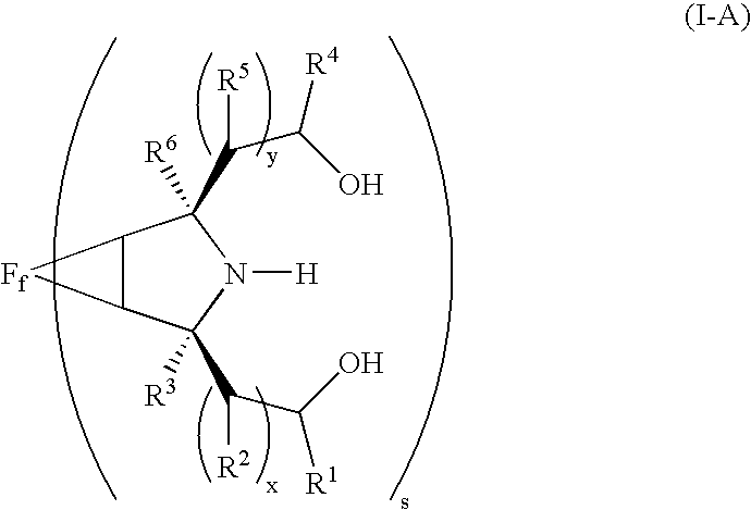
C12C(C(C([R2])C(O)[R1])([R3])N([H])C1(C([R5])C(O)[R4])[R6])[Ff]2
